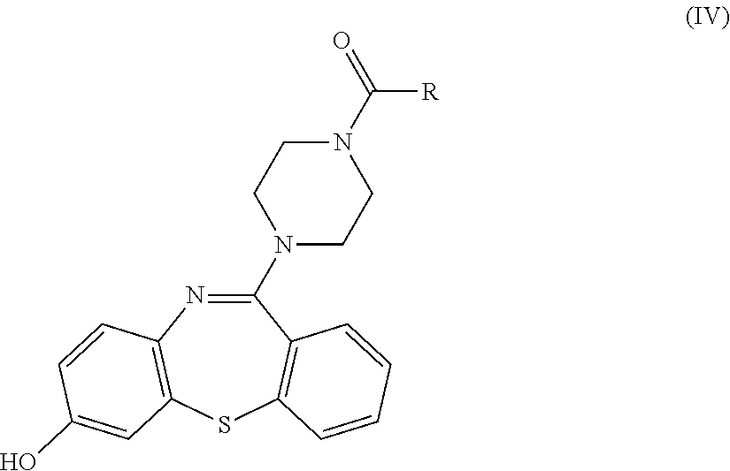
C1(N2CCN(C([R])=O)CC2)=NC2=C(SC3=C1C=CC=C3)C=C(O)C=C2
